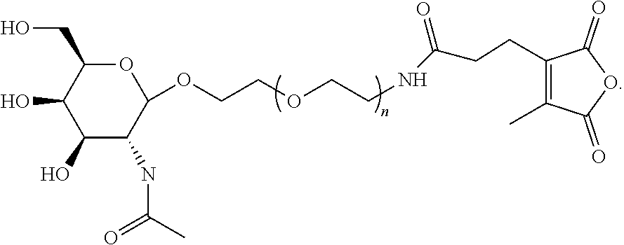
C1(CCC(NCCOCCOC2OC(CO)C(O)C(O)C2NC(C)=O)=O)=C(C)C(=O)OC1=O
